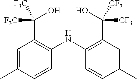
C1=C(C)C=CC(NC2=C(C([CF3])(O)[CF3])C=C(C)C=C2)=C1C([F3C])(O)[F3C]
